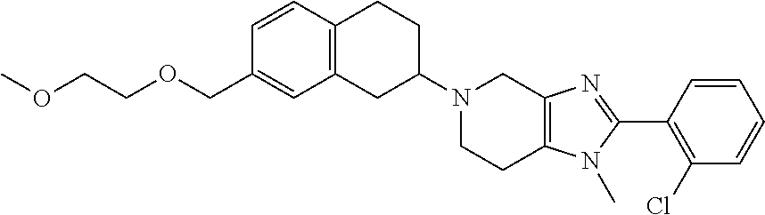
C12=C(CC(N3CCC4=C(C3)N=C(C3=C(Cl)C=CC=C3)N4C)CC1)C=C(COCCOC)C=C2
